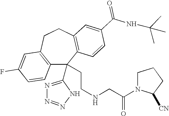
FC1=CC2=C(C=C1)C(C1=NN=NN1)(CCNCC(N1C([CN])CCC1)=O)C1=C(CC2)C=C(C(NC(C)(C)C)=O)C=C1
